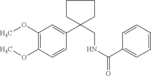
C1(OC)=C(OC)C=CC(C2(CNC(=O)C3=CC=CC=C3)CCCC2)=C1
